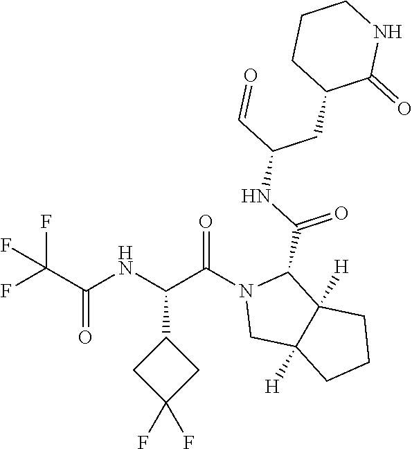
N1(C(C(NC(C(F)(F)F)=O)C2CC(F)(F)C2)=O)CC2([H])C([H])(C1C(NC(C=O)CC1C(=O)NCCC1)=O)CCC2
